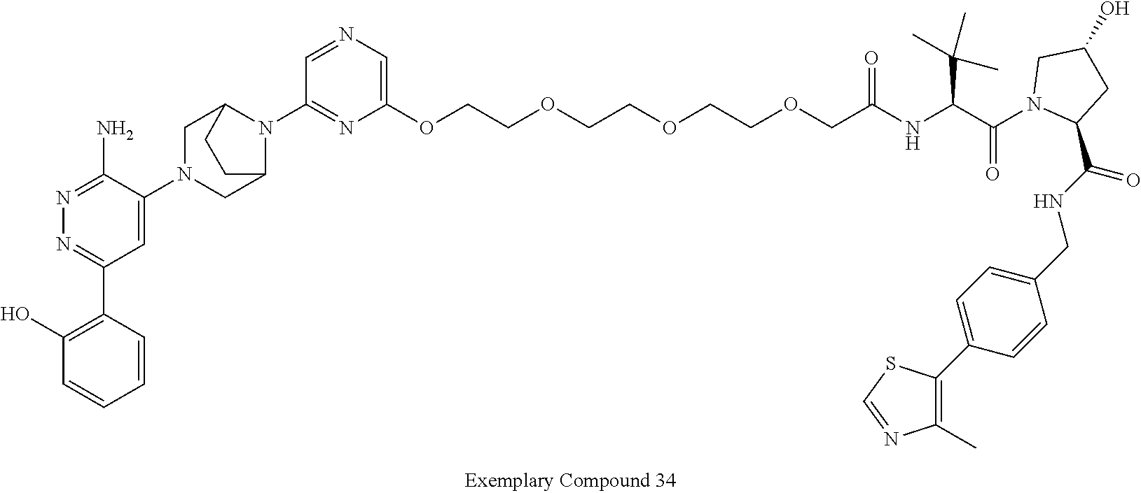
N1(C2=CC(C3=C(O)C=CC=C3)=NN=C2N)CC2N(C3=NC(OCCOCCOCCOCC(NC(C(N4C(C(NCC5=CC=C(C6=C(C)N=CS6)C=C5)=O)CC(O)C4)=O)C(C)(C)C)=O)=CN=C3)C(C1)CC2
